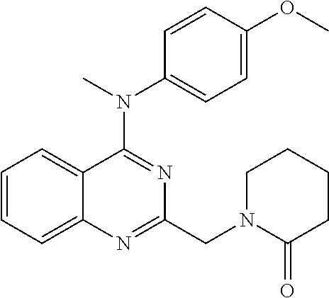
C1=CC=C2C(=C1)C(N(C)C1=CC=C(OC)C=C1)=NC(CN1C(=O)CCCC1)=N2
